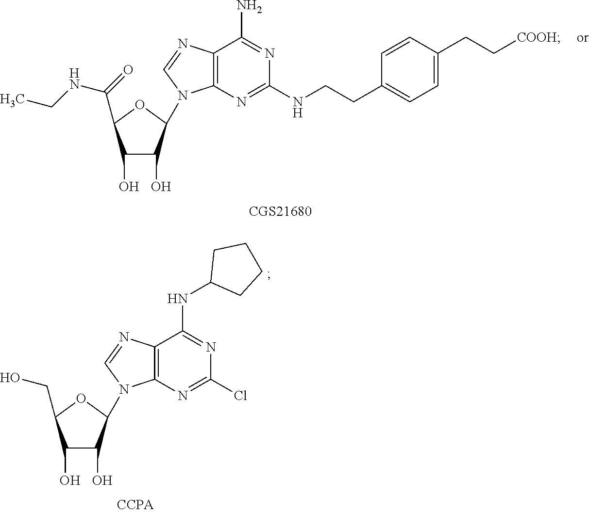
C1(O)C(O)C(N2C3=C(N=C2)C(N)=NC(NCCC2=CC=C(CC[COOH])C=C2)=N3)OC1C(=O)NCC.C1(O)C(O)C(N2C3=C(N=C2)C(NC2CCCC2)=NC(Cl)=N3)OC1CO
